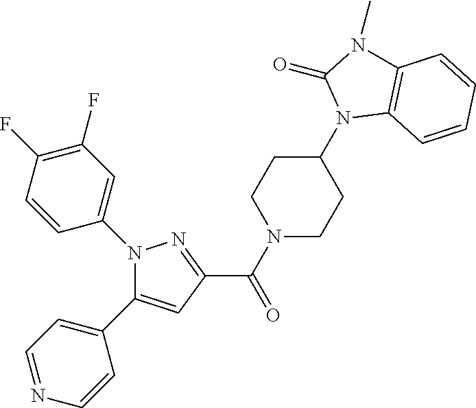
C1(C(N2CCC(N3C4=C(N(C)C3=O)C=CC=C4)CC2)=O)=NN(C2=CC(F)=C(F)C=C2)C(C2=CC=NC=C2)=C1
